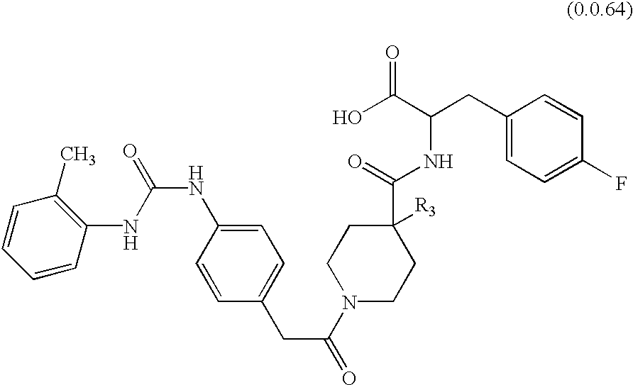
C1=CC=CC(NC(NC2=CC=C(CC(N3CCC(C(NC(C(O)=O)CC4=CC=C(F)C=C4)=O)([R3])CC3)=O)C=C2)=O)=C1C
